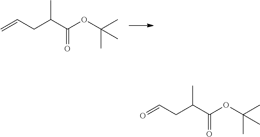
C=CCC(C(OC(C)(C)C)=O)C.O=CCC(C(OC(C)(C)C)=O)C
